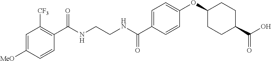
C1=C([MeO])C=CC(C(NCCNC(C2=CC=C(OC3CCC(C(O)=O)CC3)C=C2)=O)=O)=C1[CF3]
